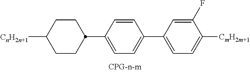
C1CC([CnH2n+1])CCC1C1=CC=C(C2=CC=C([CmH2m+1])C(F)=C2)C=C1
